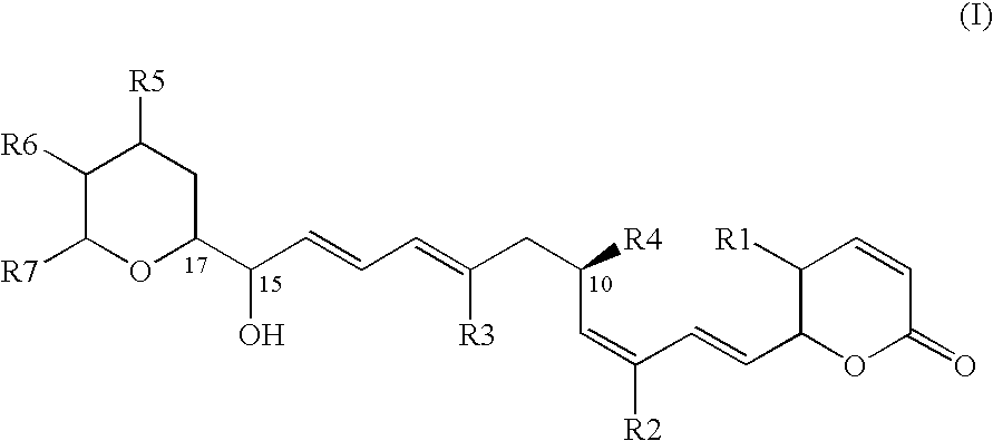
C1([R6])C([R7])OC(C(C=CC=C(CC(C=C(C=CC2C([R1])C=CC(=O)O2)[R2])[R4])[R3])O)CC1[R5]
